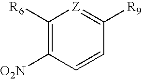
C1([R6])=C([NO2])C=CC([R9])=[Z]1
